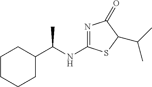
N1=C(NC(C2CCCCC2)C)SC(C(C)C)C1=O
